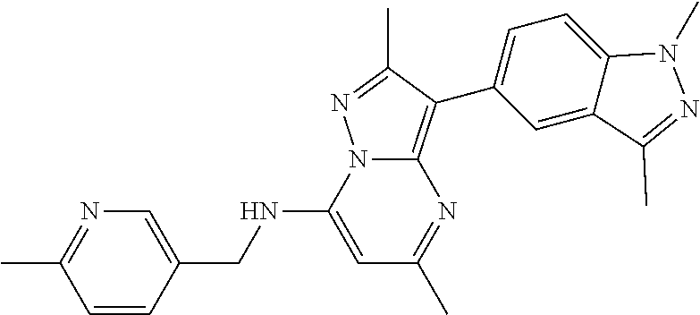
C1=C(NCC2=CN=C(C)C=C2)N2C(=C(C3=CC=C4C(=C3)C(C)=NN4C)C(C)=N2)N=C1C
